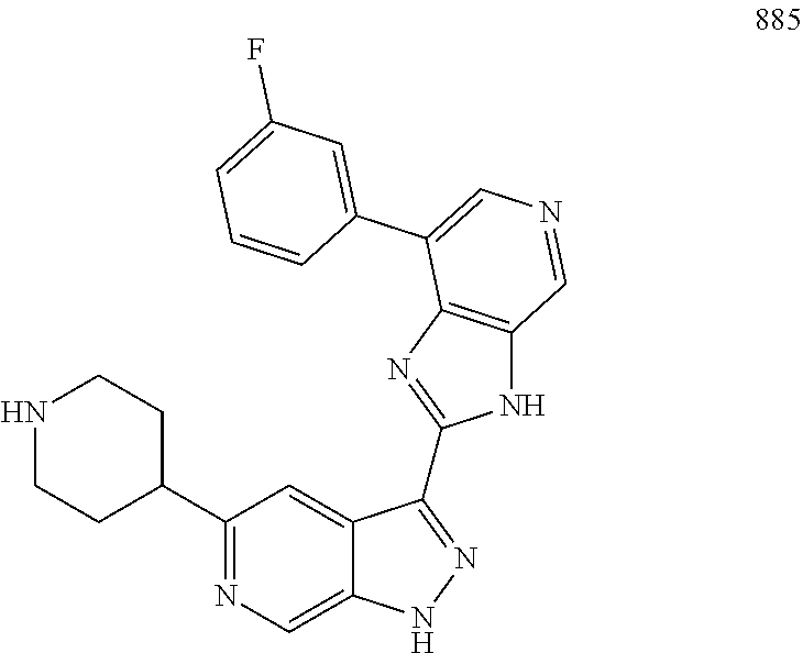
N1CCC(C2=NC=C3C(=C2)C(C2=NC4=C(N2)C=NC=C4C2=CC(F)=CC=C2)=NN3)CC1
